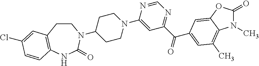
C1CC2=C(NC(=O)N1C1CCN(C3=CC(C(=O)C4=CC(C)=C5C(=C4)OC(=O)N5C)=NC=N3)CC1)C=CC(Cl)=C2
